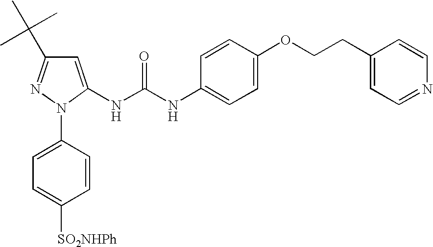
C1=C(NC(NC2=CC=C(OCCC3=CC=NC=C3)C=C2)=O)N(C2=CC=C([SO2NHPh])C=C2)N=C1C(C)(C)C
